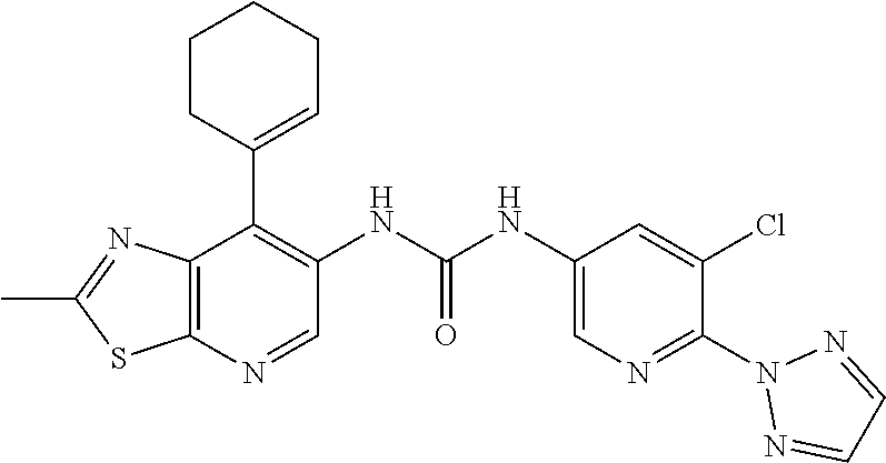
C12=C(N=CC(NC(NC3=CN=C(N4N=CC=N4)C(Cl)=C3)=O)=C1C1=CCCCC1)SC(C)=N2
